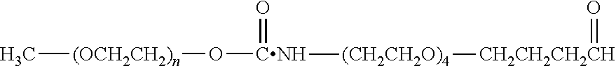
C[(OCH2CH2)n]O[CNH](=O)[(CH2CH2O)4][CH2CH2CH2CH]=O
